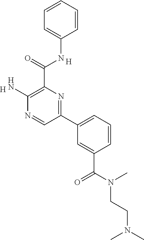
C1=CC=CC=C1NC(C1=C(N)N=CC(C2=CC=CC(C(N(C)CCN(C)C)=O)=C2)=N1)=O.[H].[H]
